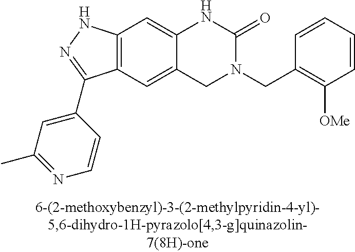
C12=C(C=C3C(=C1)NC(=O)N(CC1=C([OMe])C=CC=C1)C3)C(C1=CC(C)=NC=C1)=NN2
